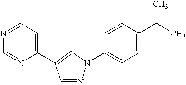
C1=NN(C2=CC=C(C(C)C)C=C2)C=C1C1=CC=NC=N1
